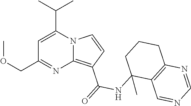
C1=C(C(C)C)N2C(=C(C(=O)NC3(C)C4=C(CCC3)N=CN=C4)C=C2)N=C1COC
